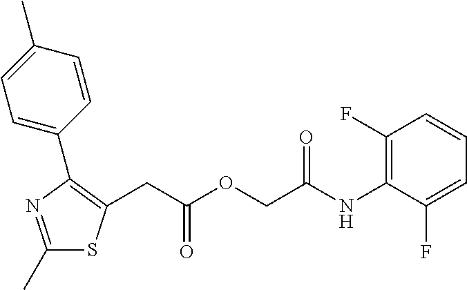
C1(C)=NC(C2=CC=C(C)C=C2)=C(CC(OCC(NC2=C(F)C=CC=C2F)=O)=O)S1
